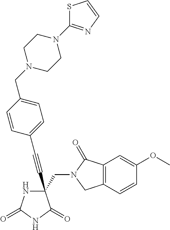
C(#CC1(CN2C(=O)C3=C(C2)C=CC(OC)=C3)NC(=O)NC1=O)C1=CC=C(CN2CCN(C3=NC=CS3)CC2)C=C1
